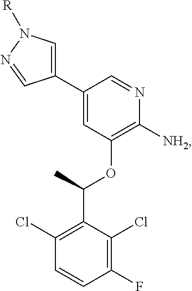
C1=CC(F)=C(Cl)C(C(C)OC2=C([NH2])N=CC(C3=CN([R])N=C3)=C2)=C1Cl
